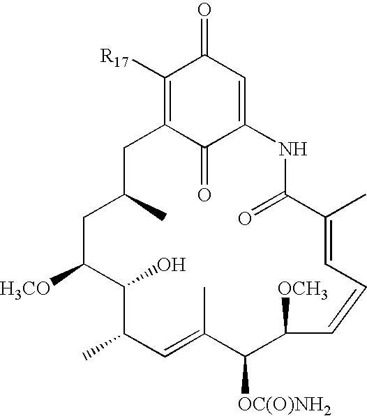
C1([R17])=C2C(=O)C(=CC1=O)NC(=O)C(C)=CC=CC([OCH3])C([OC(O)NH2])C(C)=CC(C)C(O)C([H3CO])CC(C)C2
